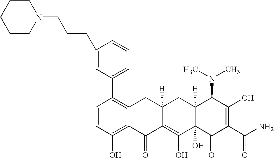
C1=CC(O)=C2C(=C1C1=CC=CC(CCCN3CCCCC3)=C1)CC1([H])C(=C(O)C3(O)C([H])(C1)C(N(C)C)C(O)=C(C(N)=O)C3=O)C2=O
